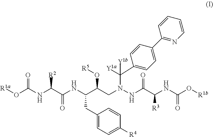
[R1a]OC(NC(C(NC(C(CN(NC(C(NC(O[R1b])=O)[R3])=O)C([Y1a])(C1=CC=C(C2=NC=CC=C2)C=C1)[Y1b])O[R5])CC1=CC=C([R4])C=C1)=O)[R2])=O
